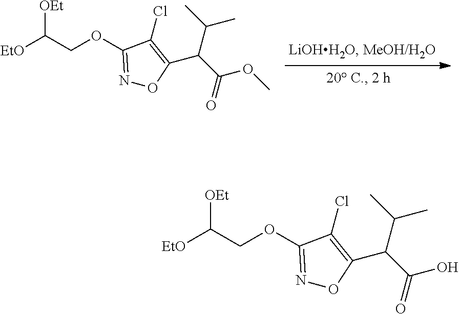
C1(OCC([EtO])[OEt])=NOC(C(C(=O)OC)C(C)C)=C1Cl.C1(OCC([EtO])[OEt])=NOC(C(C(=O)O)C(C)C)=C1Cl
